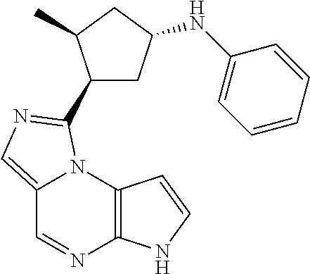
C12=CN=C(C3CC(NC4=CC=CC=C4)CC3C)N1C1=C(N=C2)NC=C1
